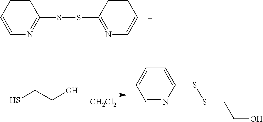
C1=CC=CN=C1SSC1=NC=CC=C1.[CH2Cl2].SCCO.C1=NC(SSCCO)=CC=C1
